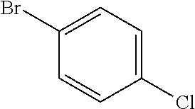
C1(Cl)=CC=C(Br)C=C1
